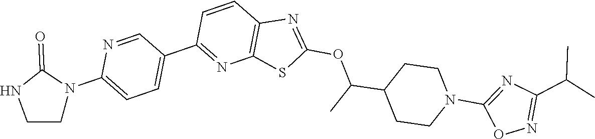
C1=CC2=C(N=C1C1=CC=C(N3C(=O)NCC3)N=C1)SC(OC(C1CCN(C3=NC(C(C)C)=NO3)CC1)C)=N2
